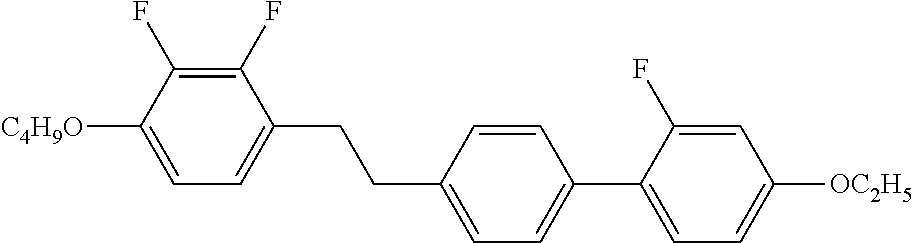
C1(F)=C(F)C([C4H9O])=CC=C1CCC1=CC=C(C2=CC=C([OC2H5])C=C2F)C=C1
